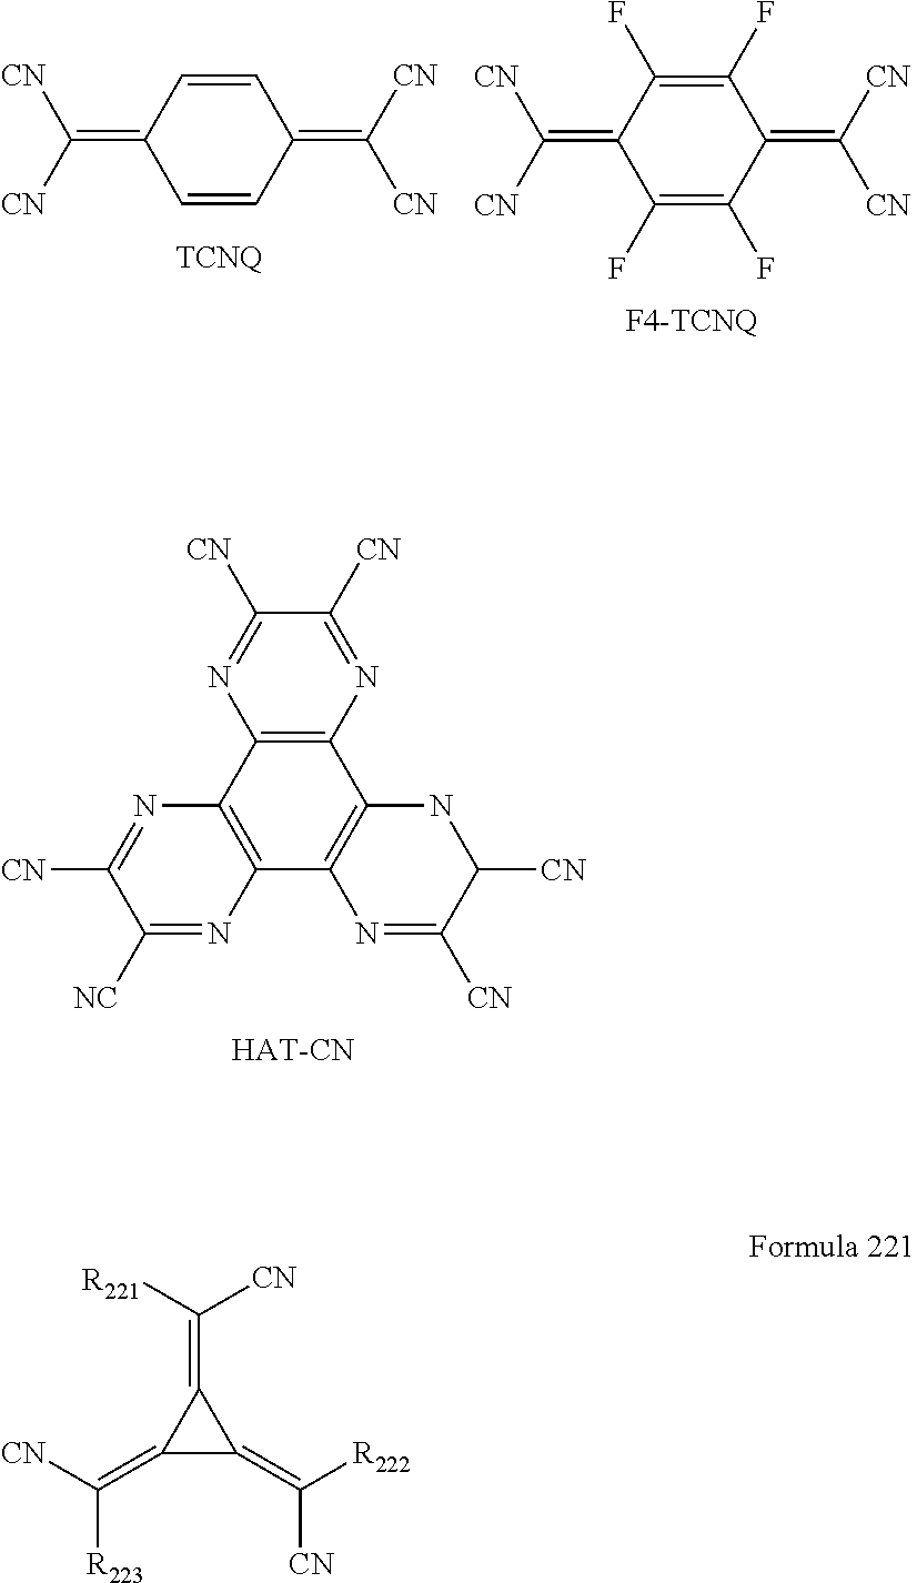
C1([CN])=NC2=C(N=C1[NC])C1=C(NC([CN])C([CN])=N1)C1=C2N=C([CN])C([CN])=N1.C(=C1C=CC(=C([CN])[CN])C=C1)([CN])[CN].FC1=C(F)C(=C([CN])[CN])C(F)=C(F)C1=C([CN])[CN].C1(=C([R223])[CN])C(=C([R222])[CN])C1=C([R221])[CN]
